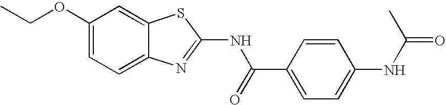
C1(OCC)=CC=C2C(=C1)SC(NC(=O)C1=CC=C(NC(=O)C)C=C1)=N2
